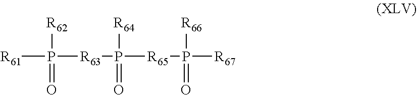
[R61]P(=O)([R62])[R63]P(=O)([R64])[R65]P(=O)([R66])[R67]
